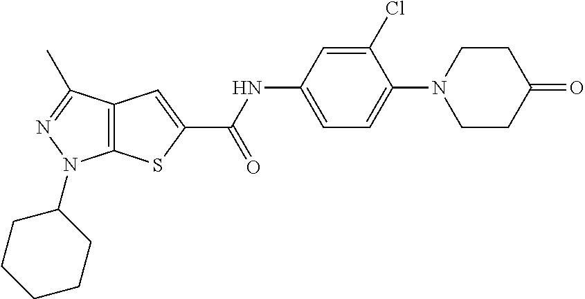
C1=C(NC(C2=CC3=C(S2)N(C2CCCCC2)N=C3C)=O)C=C(Cl)C(N2CCC(=O)CC2)=C1
